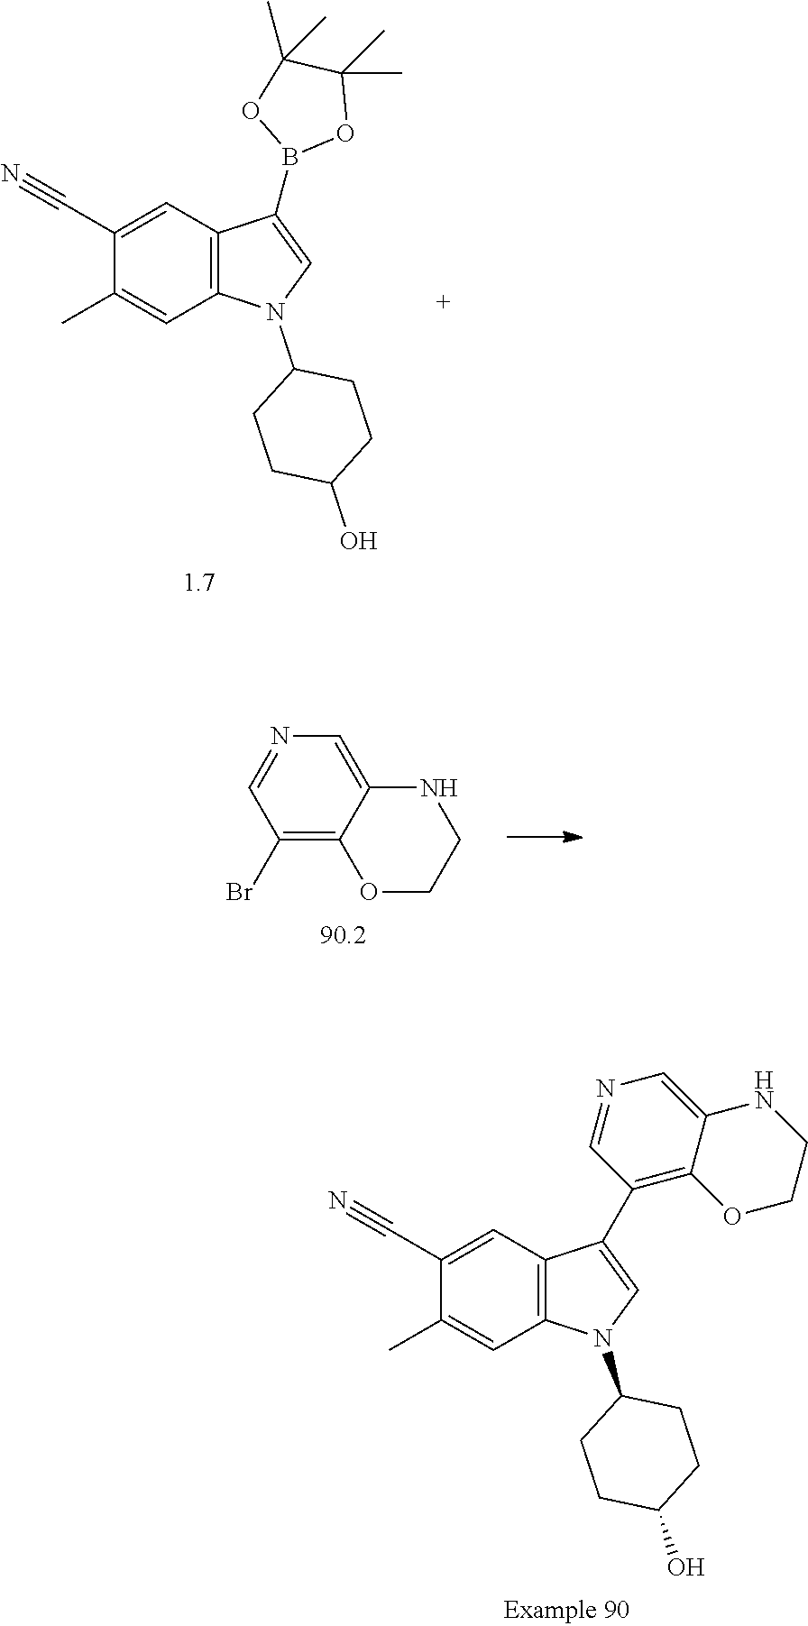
C1=C(C#N)C(C)=CC2=C1C(B1OC(C)(C)C(C)(C)O1)=CN2C1CCC(O)CC1.C12=CN=CC(Br)=C1OCCN2.C1=C(C#N)C(C)=CC2=C1C(C1=C3C(=CN=C1)NCCO3)=CN2C1CCC(O)CC1
